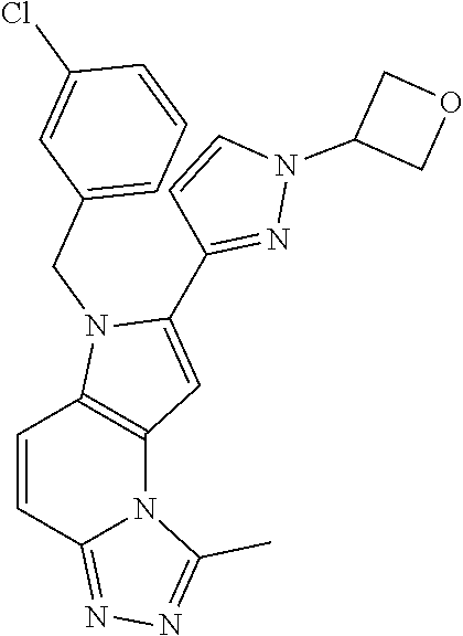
C1=CC2=NN=C(C)N2C2=C1N(CC1=CC=CC(Cl)=C1)C(C1=NN(C3COC3)C=C1)=C2
